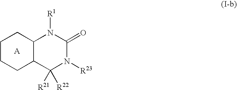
C1([R21])([R22])N([R23])C(=O)N([R1])C2C1CCCC2
